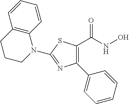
C1CN(C2=NC(C3=CC=CC=C3)=C(C(NO)=O)S2)C2=C(C1)C=CC=C2
